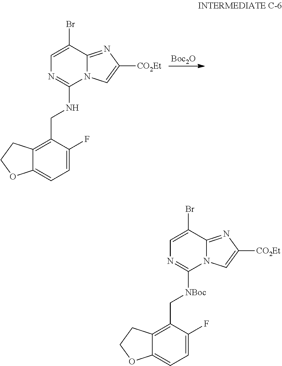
C12=NC([CO2Et])=CN1C(NCC1=C3C(=CC=C1F)OCC3)=NC=C2Br.[Boc2O].C12=NC([CO2Et])=CN1C([NBoc]CC1=C3C(=CC=C1F)OCC3)=NC=C2Br
